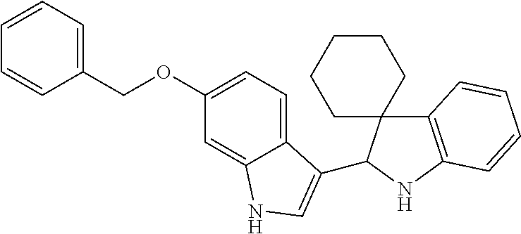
C12=CC=C(OCC3=CC=CC=C3)C=C1NC=C2C1C2(CCCCC2)C2=C(N1)C=CC=C2
